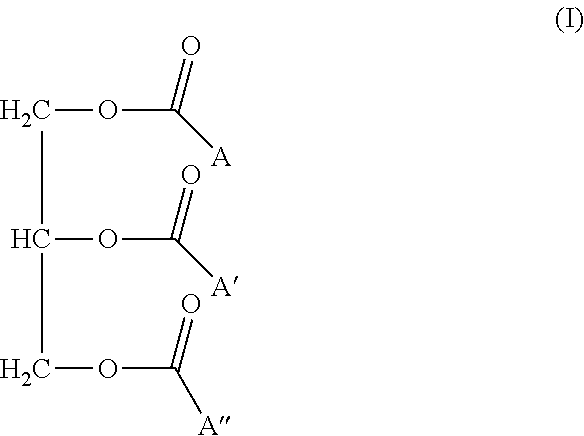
C(C(COC([A])=O)OC([A])=O)OC([A])=O
